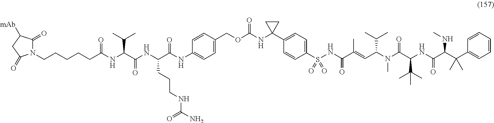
N1(CCCCCC(NC(C(NC(C(NC2=CC=C(COC(NC3(C4=CC=C(S(=O)(=O)NC(C(=CC(N(C(C(NC(C(C(C5=CC=CC=C5)(C)C)NC)=O)C(C)(C)C)=O)C)C(C)C)C)=O)C=C4)CC3)=O)C=C2)=O)CCCNC(N)=O)=O)C(C)C)=O)C(=O)C([mAb])CC1=O
